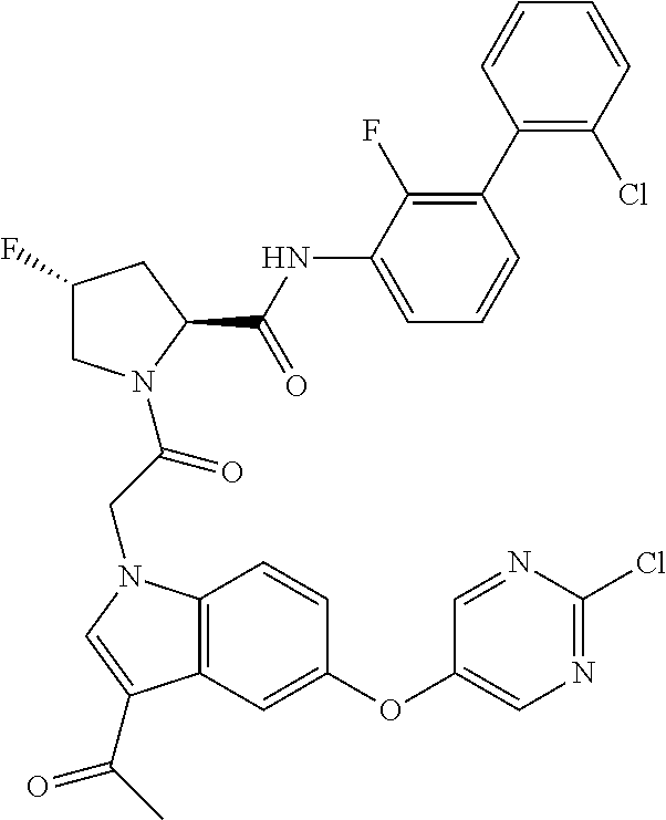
C12=C(C=C(OC3=CN=C(Cl)N=C3)C=C1)C(C(C)=O)=CN2CC(=O)N1CC(F)CC1C(NC1=CC=CC(C2=C(Cl)C=CC=C2)=C1F)=O
